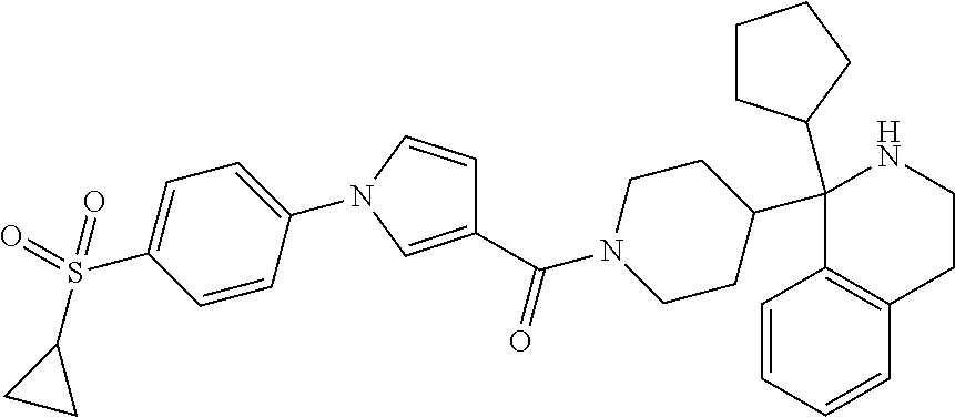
C1(C2CCCC2)(C2CCN(C(=O)C3=CN(C4=CC=C(S(=O)(=O)C5CC5)C=C4)C=C3)CC2)C2=C(C=CC=C2)CCN1
